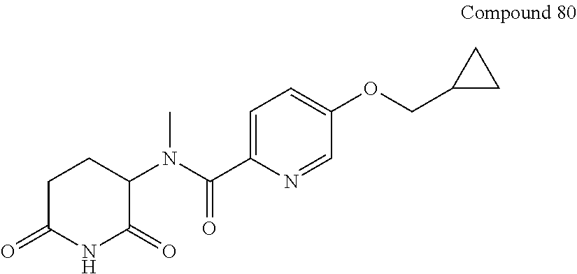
C1(N(C(C2=CC=C(OCC3CC3)C=N2)=O)C)C(=O)NC(=O)CC1
